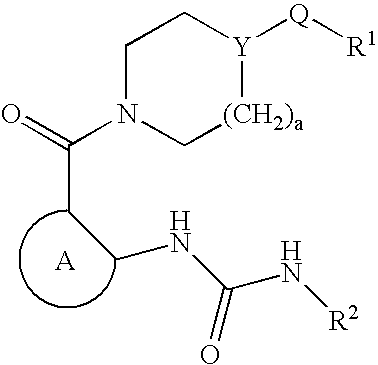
C1N(C(=O)CCNC(N[R2])=O)C[(CH2)a][Y]([Q][R1])C1
